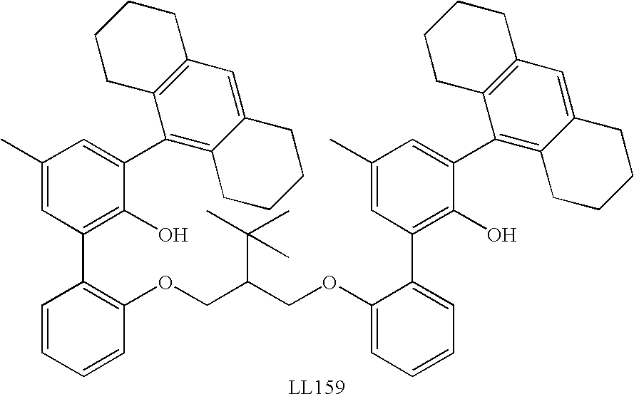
C1(OCC(COC2=C(C3=C(O)C(C4=C5C(=CC6=C4CCCC6)CCCC5)=CC(C)=C3)C=CC=C2)C(C)(C)C)=CC=CC=C1C1=C(O)C(C2=C3C(=CC4=C2CCCC4)CCCC3)=CC(C)=C1
